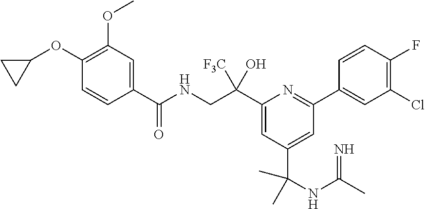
C1(C(CNC(C2=CC(OC)=C(OC3CC3)C=C2)=O)([F3C])O)=CC(C(NC(C)=N)(C)C)=CC(C2=CC(Cl)=C(F)C=C2)=N1
